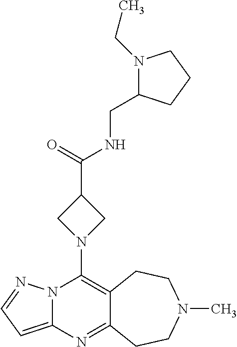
N12C(=CC=N1)N=C1C(=C2N2CC(C(=O)NCC3N(CC)CCC3)C2)CCN(C)CC1
